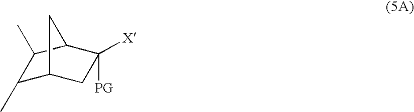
C1(C)C2CC([X])([PG])C(C1C)C2
